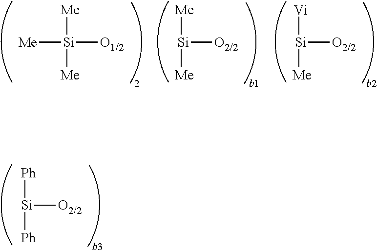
[Si]([O2/2])([Ph])[Ph].[Me][Si]([O1/2])([Me])[Me].[Si]([O2/2])([Me])[Me].[Si]([O2/2])([Vi])[Me]
